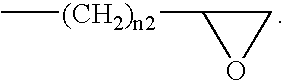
O1CC1[(CH2)n2]C
